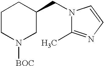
N1(CC2CCCN([BOC])C2)C(C)=NC=C1
